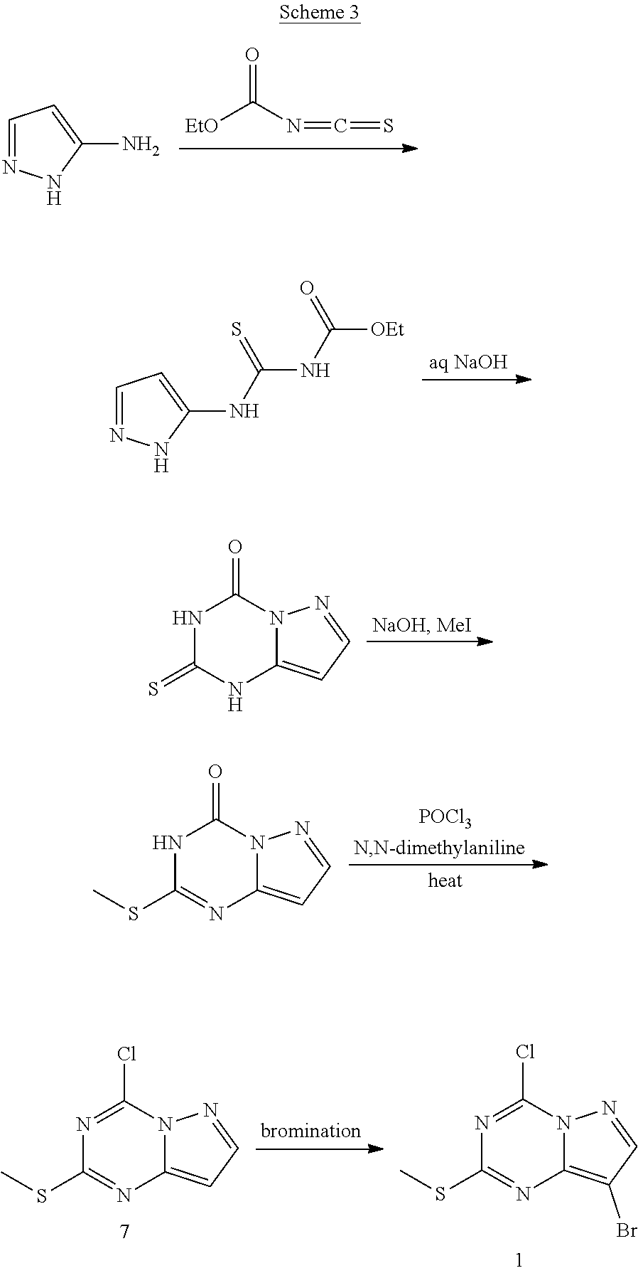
[EtO]C(N=C=S)=O.C1=NNC(N)=C1.C1=NNC(NC(NC(=O)[OEt])=S)=C1.N1C(=S)NC2=CC=NN2C1=O.N1C(SC)=NC2=CC=NN2C1=O.[POCl3].N1=C(Cl)N2C(=C(Br)C=N2)N=C1SC.N1=C(Cl)N2C(=CC=N2)N=C1SC
